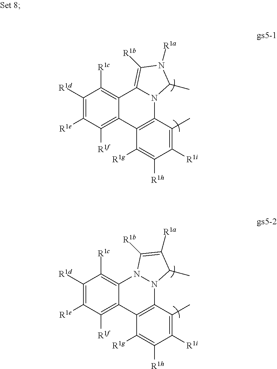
C1([R1d])=C([R1e])C([R1f])=C2C(=C1[R1c])C1=C([R1b])N([R1a])C(C)N1C1=C2C([R1g])=C([R1h])C([R1i])=C1C.C1([R1d])=C([R1e])C([R1f])=C2C(=C1[R1c])N1N(C3=C2C([R1g])=C([R1h])C([R1i])=C3C)C(C)C([R1a])=C1[R1b]
